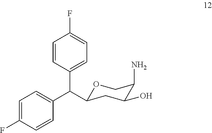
C1=CC(C(C2=CC=C(F)C=C2)C2OCC(N)C(O)C2)=CC=C1F
